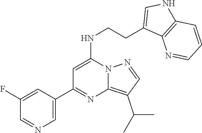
C1(C2=NC3=C(C(C)C)C=NN3C(NCCC3=CNC4=C3N=CC=C4)=C2)=CN=CC(F)=C1
